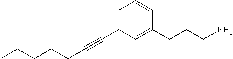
C1=C(C#CCCCCC)C=C(CCCN)C=C1
